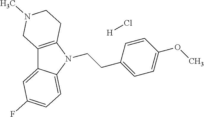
C12=C(N(CCC3=CC=C(OC)C=C3)C3=CC=C(F)C=C13)CCN(C)C2.[H]Cl
